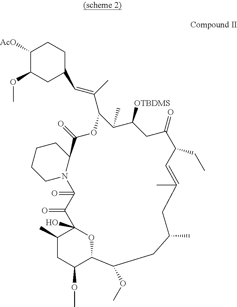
C1([AcO])C(OC)CC(C=C(C)C2OC(=O)C3CCCCN3C(=O)C(=O)C3(O)C(C)CC(OC)C(O3)C(OC)CC(C)CC(C)=CC(CC)C(=O)CC([OTBDMS])C2C)CC1
